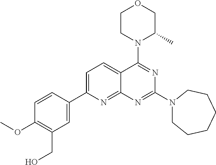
C1=C(C2=CC(CO)=C(OC)C=C2)N=C2C(=C1)C(N1C(C)COCC1)=NC(N1CCCCCC1)=N2
